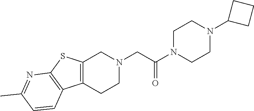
C1N(C(CN2CC3=C(CC2)C2=C(S3)N=C(C)C=C2)=O)CCN(C2CCC2)C1
